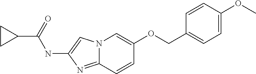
N12C(=NC(NC(C3CC3)=O)=C1)C=CC(OCC1=CC=C(OC)C=C1)=C2
